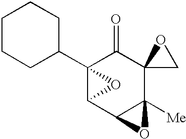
C12(C3CCCCC3)C(C3C([Me])(C4(C1=O)CO4)O3)O2
